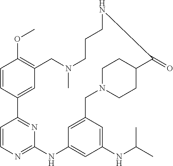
C1=CC2=CC(=C1OC)CN(C)CCCNC(=O)C1CCN(CC3=CC(=CC(NC(C)C)=C3)NC3=NC=CC2=N3)CC1
